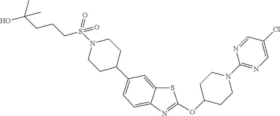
S1C2=CC(C3CCN(S(CCCC(C)(O)C)(=O)=O)CC3)=CC=C2N=C1OC1CCN(C2=NC=C(Cl)C=N2)CC1
